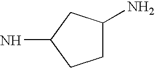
C1C(N)CC(N)C1
